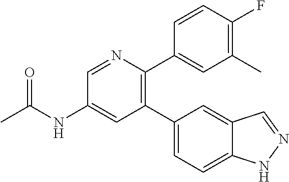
C1(C2=CC=C3C(=C2)C=NN3)=C(C2=CC(C)=C(F)C=C2)N=CC(NC(C)=O)=C1
